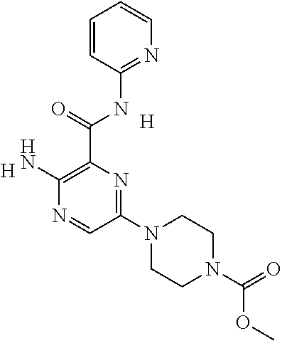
[H].[H].C1(N2CCN(C(=O)OC)CC2)=NC(C(=O)NC2=NC=CC=C2)=C(N)N=C1
